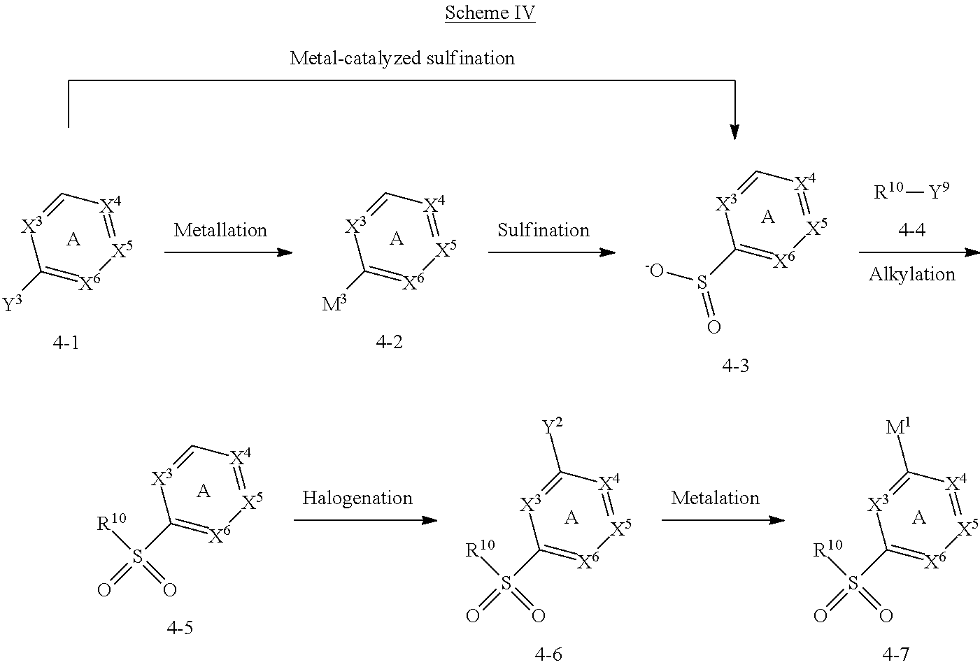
C1([Y3])=[X6][X5]=[X4]C=[X3]1.[A].C1([M3])=[X6][X5]=[X4]C=[X3]1.[A].[R10][Y9].C1(S(=O)[-O])=[X6][X5]=[X4]C=[X3]1.[A].C1(S(=O)([R10])=O)=[X6][X5]=[X4]C=[X3]1.[A].C1(S(=O)([R10])=O)=[X6][X5]=[X4]C([Y2])=[X3]1.[A].C1(S(=O)([R10])=O)=[X6][X5]=[X4]C([M1])=[X3]1.[A]
